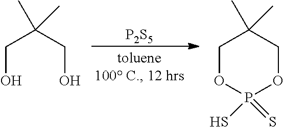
[P2S5].C(O)C(CO)(C)C.C1OP(S)(=S)OCC1(C)C
